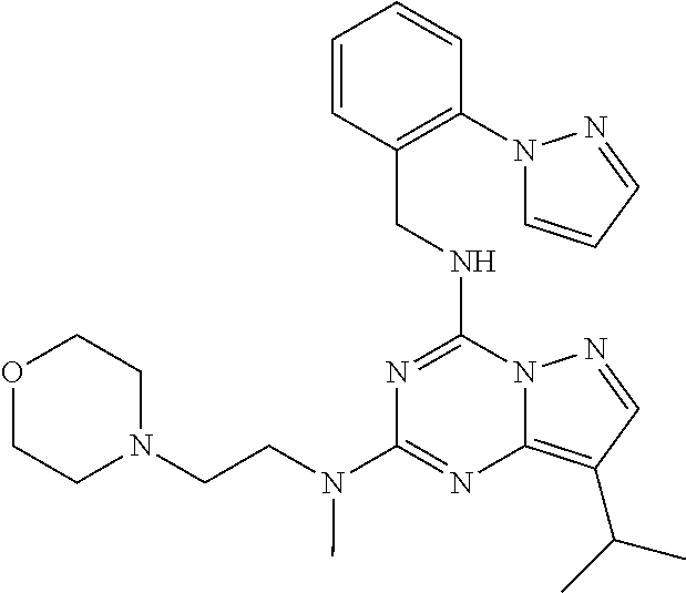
N1=C(NCC2=C(N3C=CC=N3)C=CC=C2)N2C(=C(C(C)C)C=N2)N=C1N(CCN1CCOCC1)C
